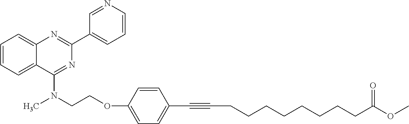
C1(C2=CC=CN=C2)=NC2=CC=CC=C2C(N(CCOC2=CC=C(C#CCCCCCCCCC(OC)=O)C=C2)C)=N1
